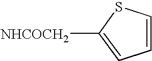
C1([NHCOCH2])=CC=CS1
